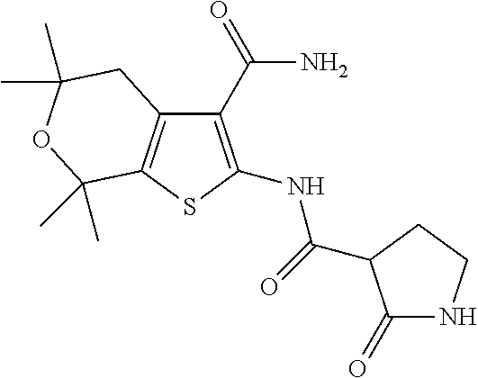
C1(C(N)=O)=C(NC(=O)C2C(=O)NCC2)SC2=C1CC(C)(C)OC2(C)C
